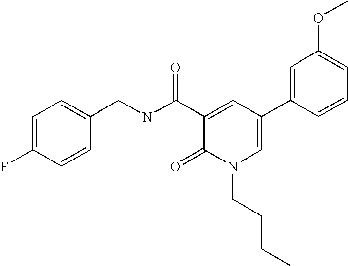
C1(CNC(C2=CC(C3=CC(OC)=CC=C3)=CN(CCCC)C2=O)=O)=CC=C(F)C=C1
